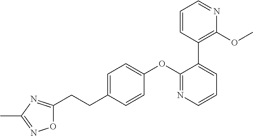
C1=C(CCC2=NC(C)=NO2)C=CC(OC2=NC=CC=C2C2=C(OC)N=CC=C2)=C1
